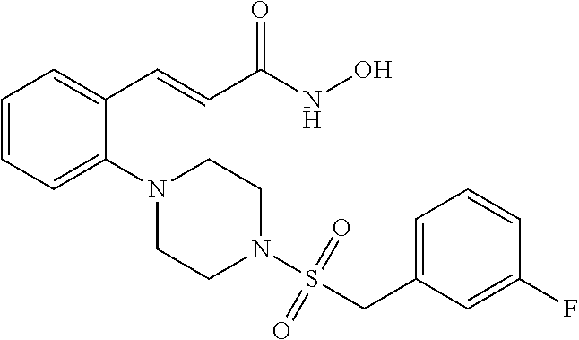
C1=CC=C(N2CCN(S(CC3=CC=CC(F)=C3)(=O)=O)CC2)C(C=CC(NO)=O)=C1
